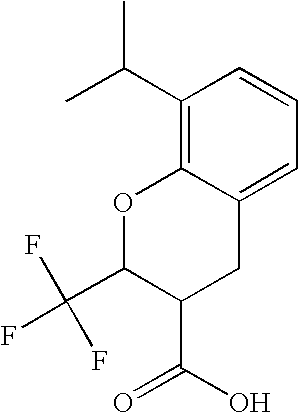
C1(C(C)C)=C2C(=CC=C1)CC(C(O)=O)C(C(F)(F)F)O2
